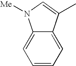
C1=CC=C2C(=C1)N([Me])C=C2C
